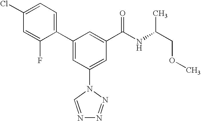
C1(C2=CC(N3C=NN=N3)=CC(C(NC(COC)C)=O)=C2)=CC=C(Cl)C=C1F
